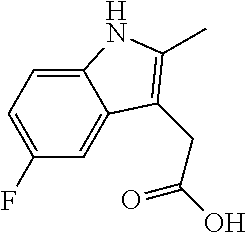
C12=CC=C(F)C=C1C(CC(O)=O)=C(C)N2
